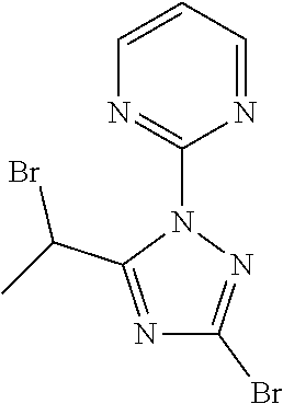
C1(Br)=NN(C2=NC=CC=N2)C(C(C)Br)=N1
